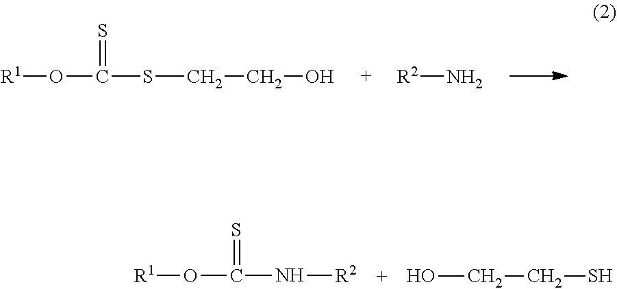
[R1]OC(SCCO)=S.[R2]N.[R1]OC(N[R2])=S.OCCS
